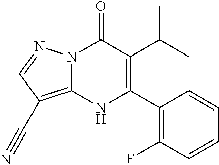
N12C(=C(C#N)C=N1)NC(C1=C(F)C=CC=C1)=C(C(C)C)C2=O
